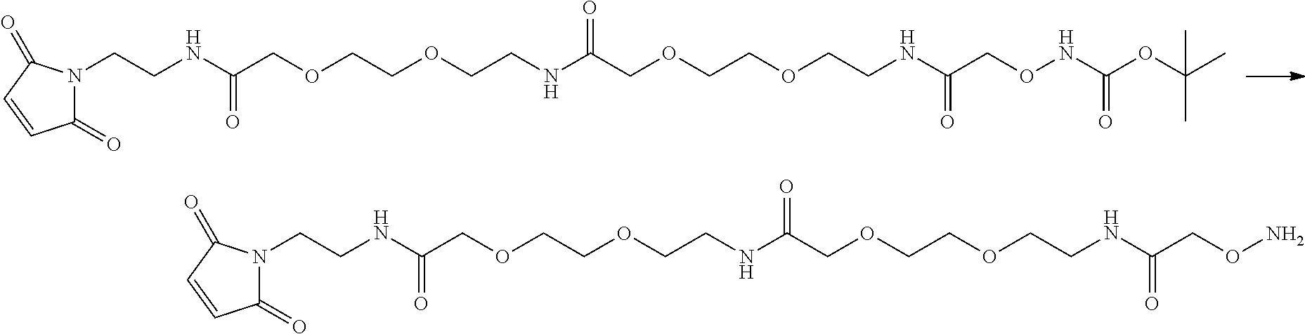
N(C(COCCOCCNC(COCCOCCNC(CONC(OC(C)(C)C)=O)=O)=O)=O)CCN1C(=O)C=CC1=O.N(C(COCCOCCNC(COCCOCCNC(CON)=O)=O)=O)CCN1C(=O)C=CC1=O
